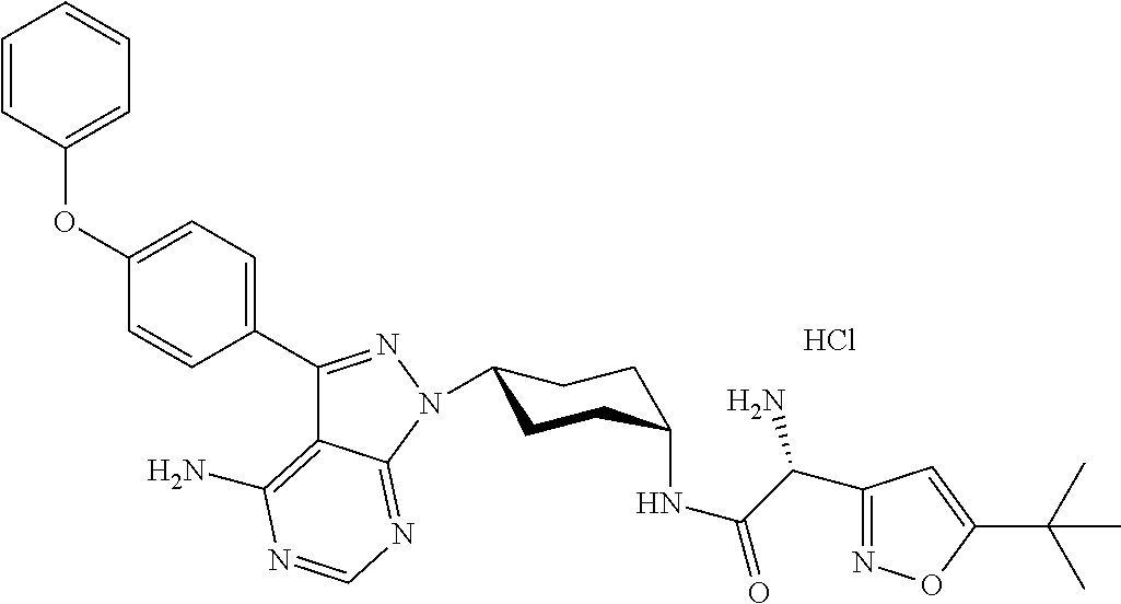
C1(C2=NN(C3CCC(NC(C(N)C4=NOC(C(C)(C)C)=C4)=O)CC3)C3=NC=NC(N)=C23)=CC=C(OC2=CC=CC=C2)C=C1.Cl
